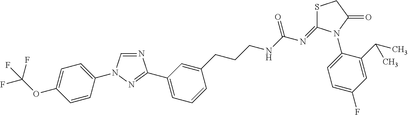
N1=CN(C2=CC=C(OC(F)(F)F)C=C2)N=C1C1=CC=CC(CCCNC(N=C2SCC(=O)N2C2=CC=C(F)C=C2C(C)C)=O)=C1
